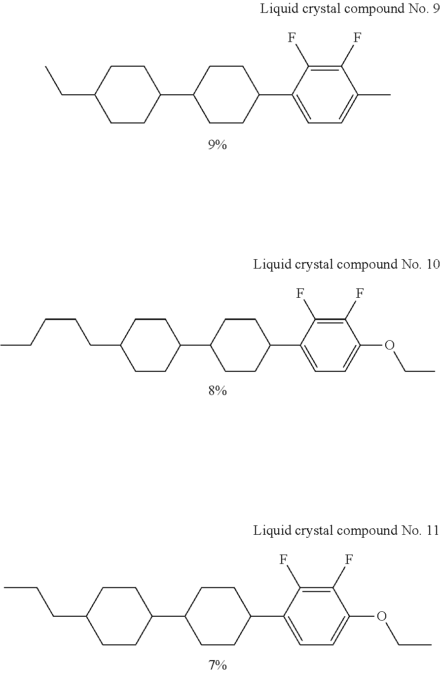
C1CC(C2=CC=C(C)C(F)=C2F)CCC1C1CCC(CC)CC1.C1CC(C2=CC=C(OCC)C(F)=C2F)CCC1C1CCC(CCCCC)CC1.C1CC(C2=CC=C(OCC)C(F)=C2F)CCC1C1CCC(CCC)CC1
